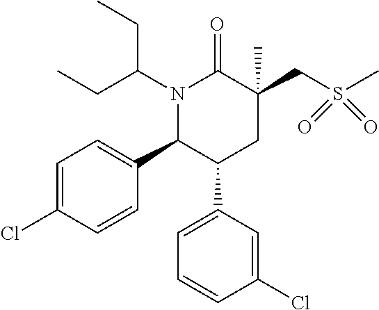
N1(C(CC)CC)C(C2=CC=C(Cl)C=C2)C(C2=CC=CC(Cl)=C2)CC(CS(C)(=O)=O)(C)C1=O
